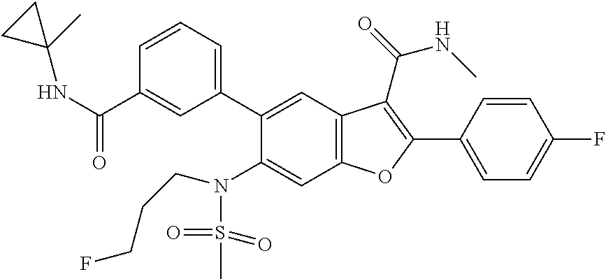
C1=CC(C2=C(C(=O)NC)C3=C(C=C(N(S(C)(=O)=O)CCCF)C(C4=CC=CC(C(NC5(C)CC5)=O)=C4)=C3)O2)=CC=C1F
